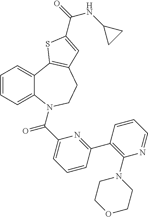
C1=CC=C2C(=C1)C1=C(CCN2C(C2=CC=CC(C3=C(N4CCOCC4)N=CC=C3)=N2)=O)C=C(C(=O)NC2CC2)S1
